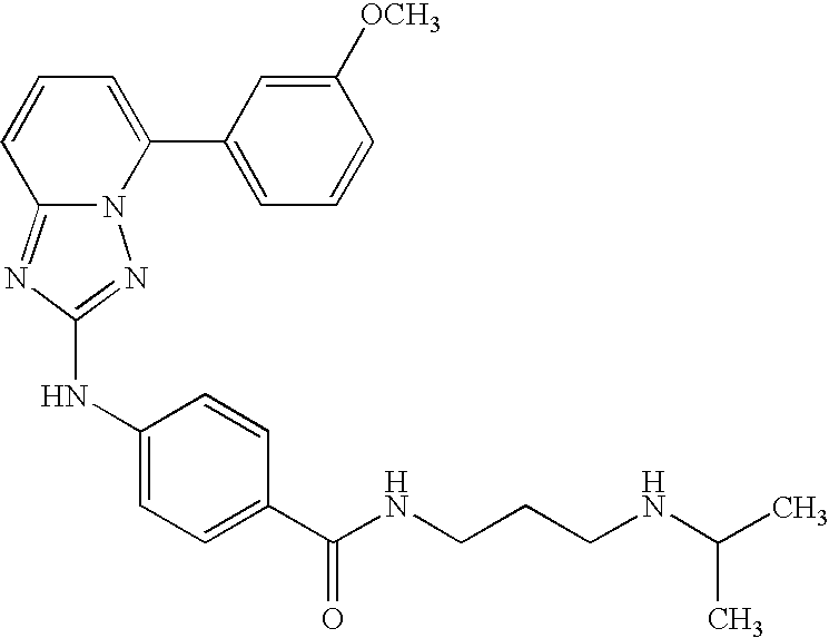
C12=NC(NC3=CC=C(C(NCCCNC(C)C)=O)C=C3)=NN1C(C1=CC=CC([OCH3])=C1)=CC=C2
